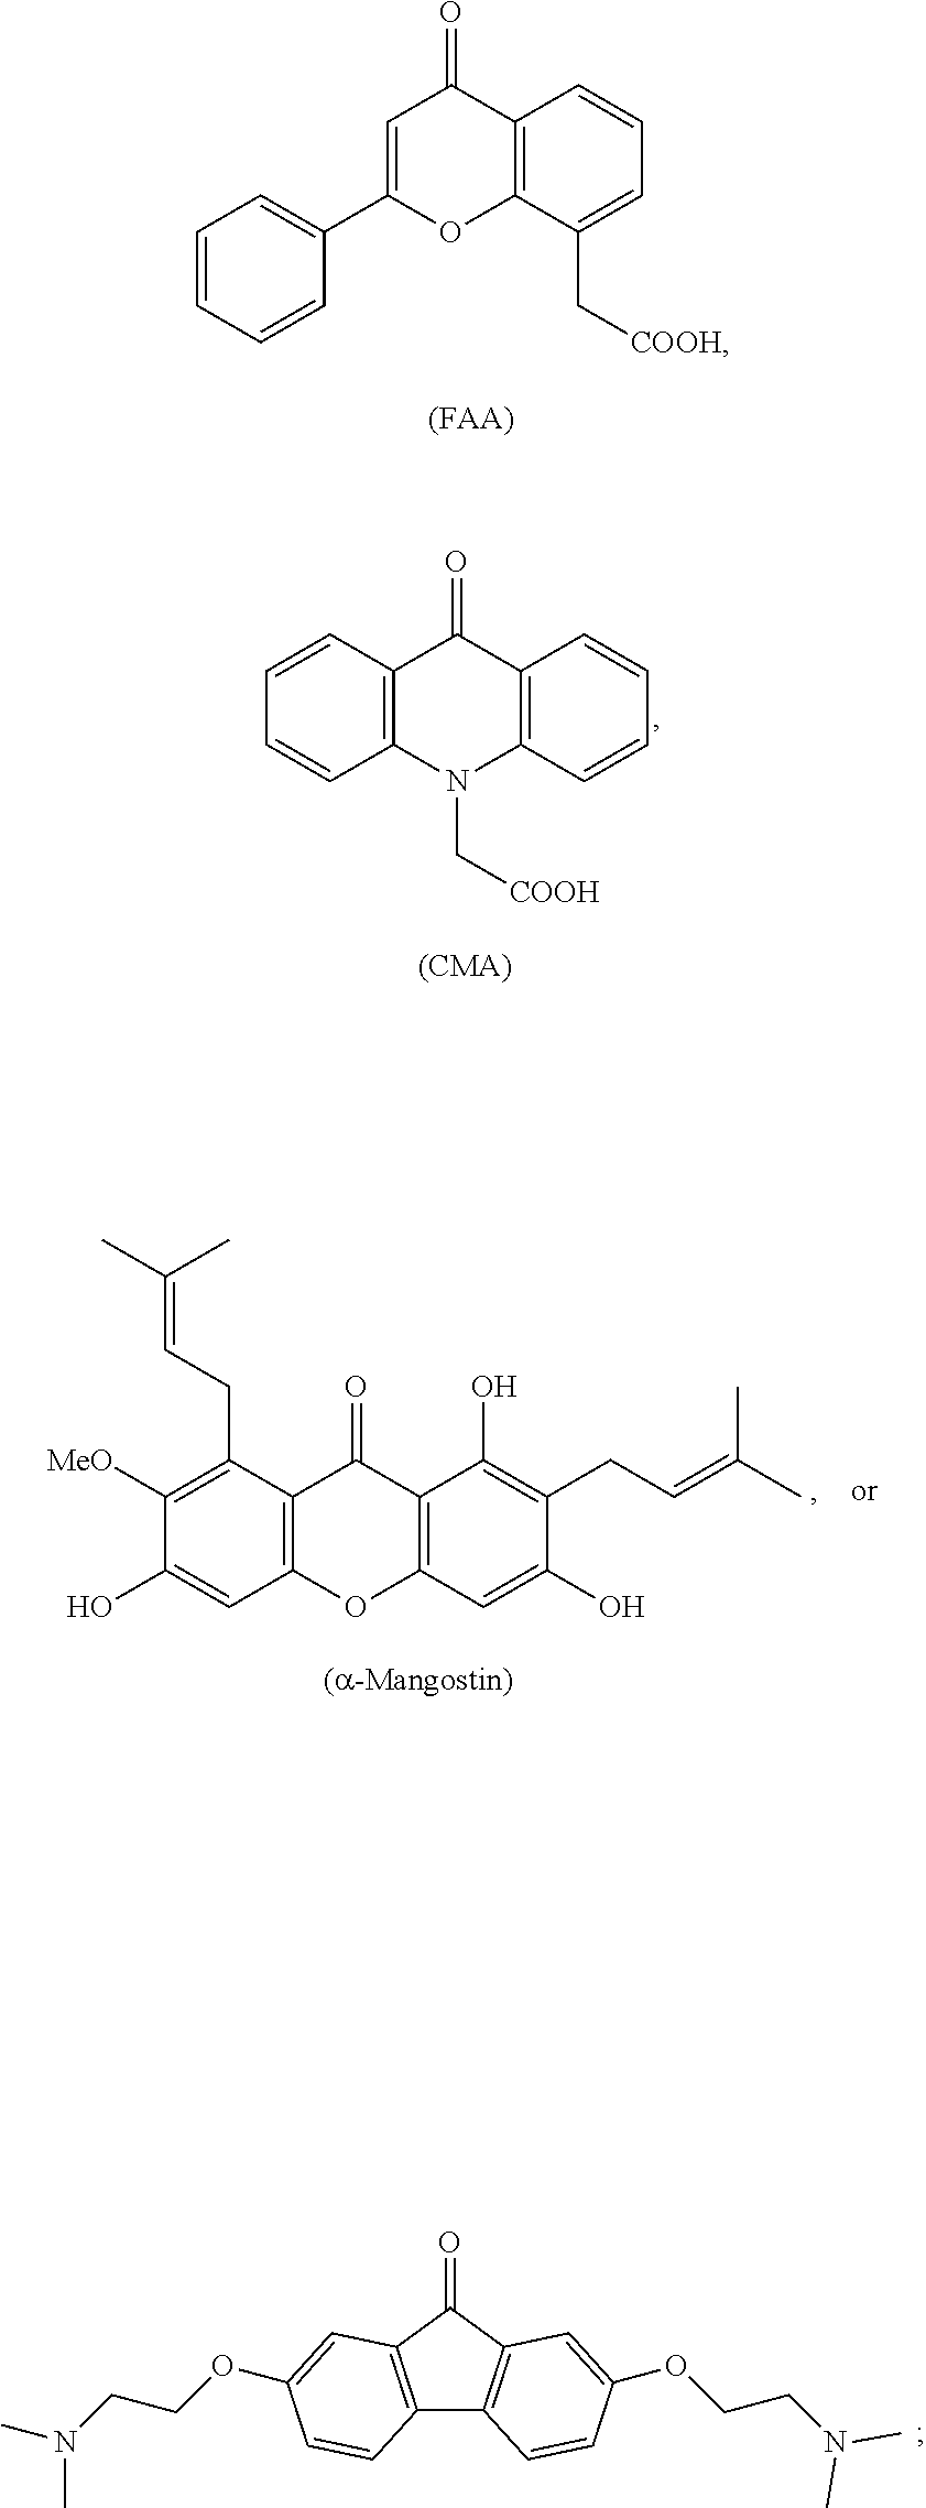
C1=CC=CC(C2=CC(=O)C3=C(O2)C(C[COOH])=CC=C3)=C1.[(FAA)].[(CMA)].C12=C(C(=O)C3=C(C=CC=C3)N1C[COOH])C=CC=C2.[(a-Mangostin)].C12=C(C(=O)C3=C(C=C(O)C(CC=C(C)C)=C3O)O1)C(CC=C(C)C)=C([MeO])C(O)=C2.C12=C(C(=O)C3=C1C=CC(OCCN(C)C)=C3)C=C(OCCN(C)C)C=C2
